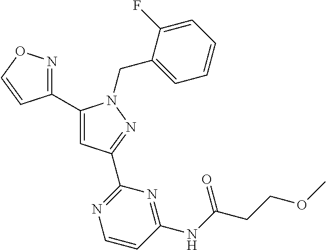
C1(C2=NOC=C2)=CC(C2=NC=CC(NC(CCOC)=O)=N2)=NN1CC1=CC=CC=C1F
